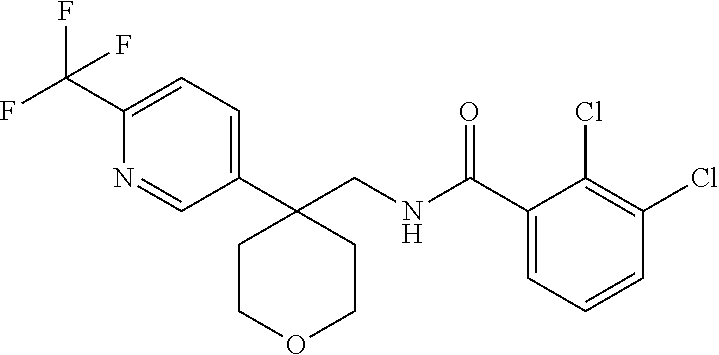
C1(C(F)(F)F)=CC=C(C2(CNC(C3=CC=CC(Cl)=C3Cl)=O)CCOCC2)C=N1
